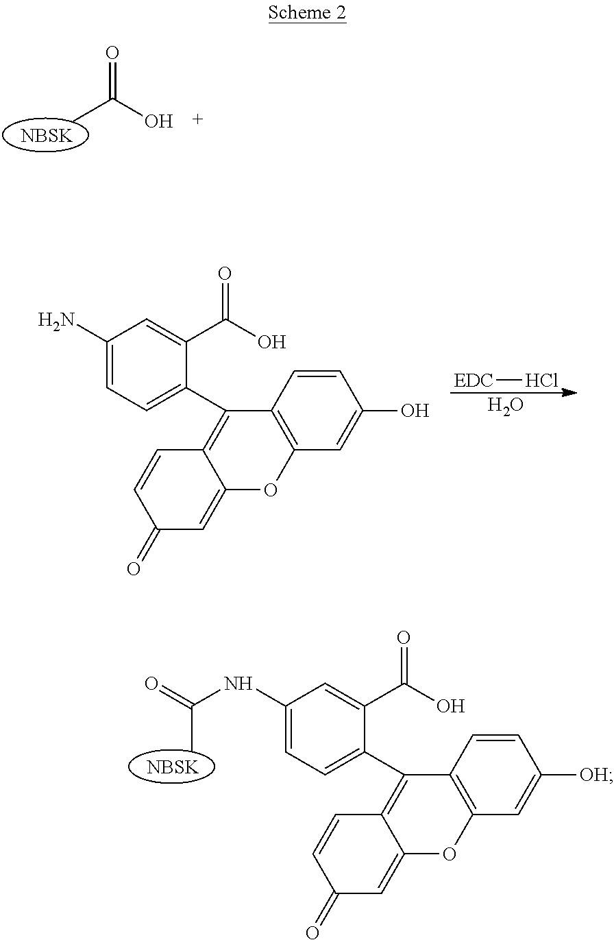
[NBSK].O=C(O)C.[EDC]Cl.O.C1=CC2=C(C=C1O)OC1=CC(=O)C=CC1=C2C1=CC=C(N)C=C1C(O)=O.[NBSK].C1=CC2=C(C=C1[OH])OC1=CC(=O)C=CC1=C2C1=CC=C(NC(=O)C)C=C1C(O)=O
